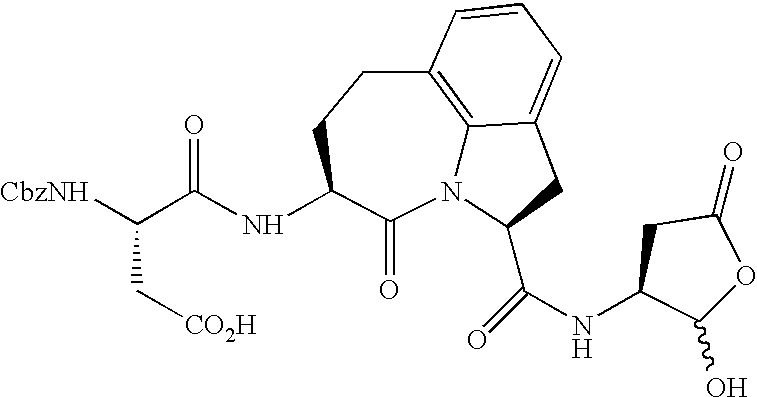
N12C3=C(CCC(NC(C([CbzNH])C[CO2H])=O)C1=O)C=CC=C3CC2C(NC1C(O)OC(=O)C1)=O
